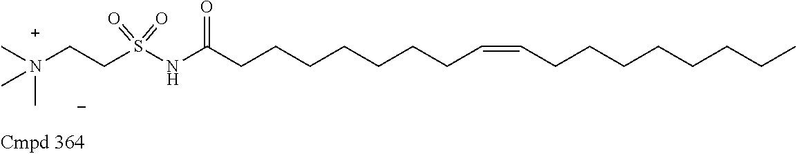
CN(CCS(NC(CCCCCCCC=CCCCCCCCC)=O)(=O)=O)(C)C
